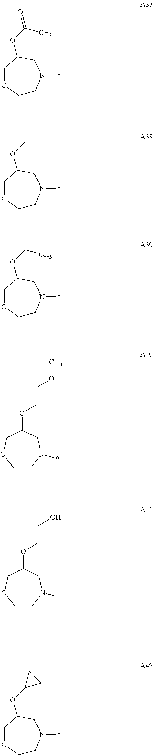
C1CN(*)CC(OC(C)=O)CO1.C1CN(*)CC(OC)CO1.C1CN(*)CC(OCC)CO1.C1CN(*)CC(OC2CC2)CO1.C1CN(*)CC(OCCO)CO1.C1CN(*)CC(OCCOC)CO1
